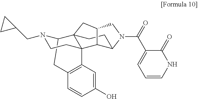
C12CC3=C(C4(CCN1CC1CC1)C21CCC2C4C(C1)CN2C(C1=CC=CNC1=O)=O)C=C(O)C=C3
